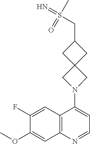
C12=C(N=CC=C1N1CC3(C1)CC(CS(=N)(=O)C)C3)C=C(OC)C(F)=C2
